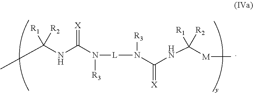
CC(NC(N([R3])[L]N([R3])C(NC([R2])([R1])[M]C)=[X])=[X])([R2])[R1]
